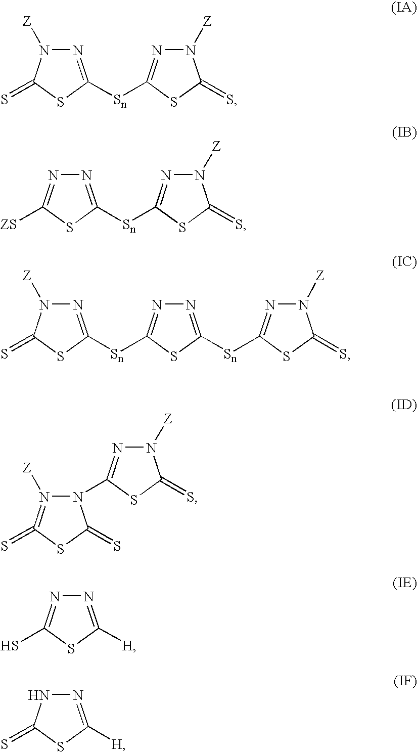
N1=C([Sn]C2=NN([Z])C(=S)S2)SC(=S)N1[Z].N1=C([Sn]C2=NN([Z])C(=S)S2)SC([ZS])=N1.N1=C([Sn]C2=NN([Z])C(=S)S2)SC([Sn]C2=NN([Z])C(=S)S2)=N1.N1=C(N2N([Z])=C(=S)SC2=S)SC(=S)N1[Z].N1=C(S)SC([H])=N1.N1N=C([H])SC1=S
